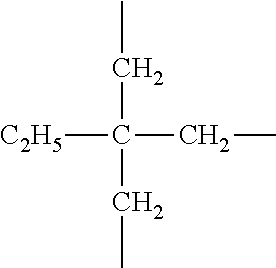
[C2H5]C(CC)(CC)CC
